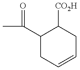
CC(C1CC=CCC1[CO2H])=O
